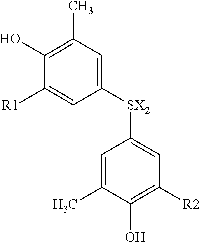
C1([SX2]C2=CC([R2])=C(O)C(C)=C2)=CC(C)=C(O)C([R1])=C1
